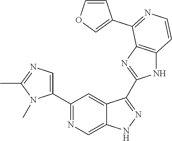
C1(C2=NC=C3C(=C2)C(C2=NC4=C(N2)C=CN=C4C2=COC=C2)=NN3)=CN=C(C)N1C
